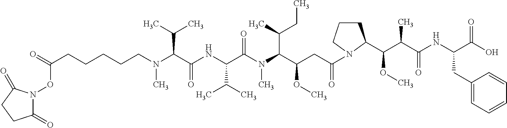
C(N(C(C(NC(C(N(C(C(CC(=O)N1CCCC1C(C(C(NC(C(O)=O)CC1=CC=CC=C1)=O)C)OC)OC)C(C)CC)C)=O)C(C)C)=O)C(C)C)C)CCCCC(=O)ON1C(=O)CCC1=O
